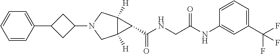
C12([H])C([H])(CN(C3CC(C4=CC=CC=C4)C3)C1)C2C(NCC(NC1=CC(C(F)(F)F)=CC=C1)=O)=O
